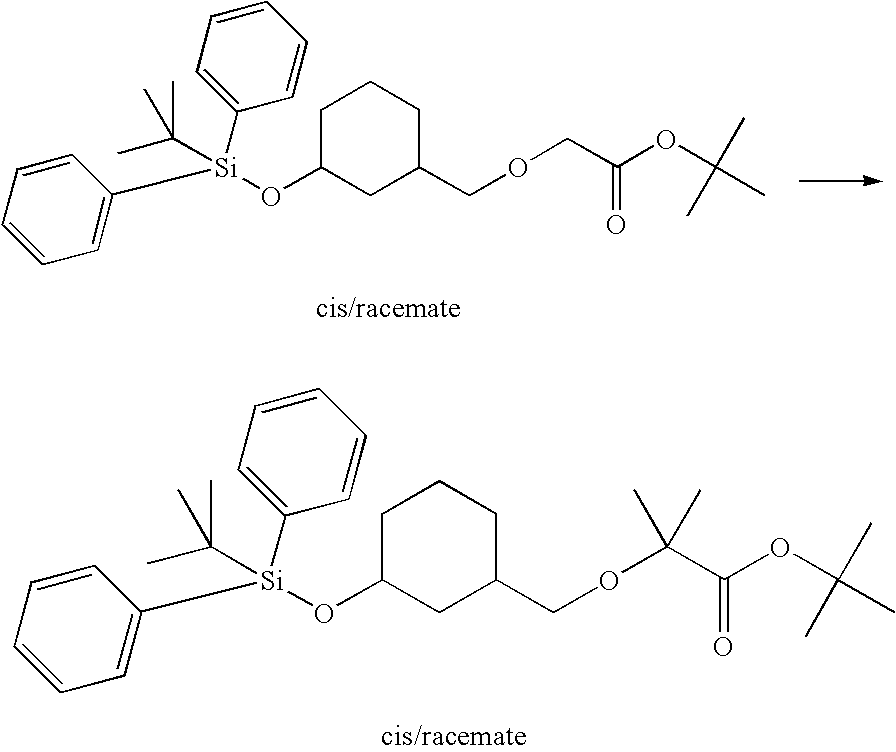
C1=CC=C([Si](OC2CC(COCC(OC(C)(C)C)=O)CCC2)(C2=CC=CC=C2)C(C)(C)C)C=C1.C1=CC=C([Si](OC2CC(COC(C(OC(C)(C)C)=O)(C)C)CCC2)(C2=CC=CC=C2)C(C)(C)C)C=C1
